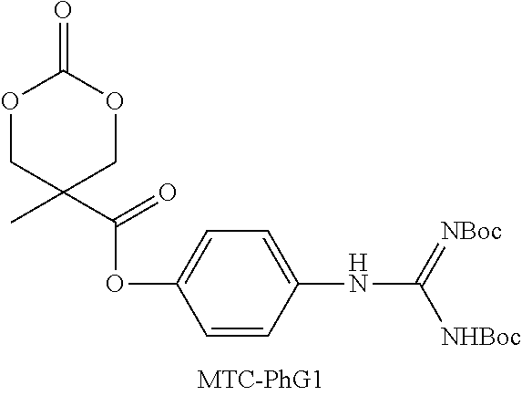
O1CC(C(OC2=CC=C(NC(=[NBoc])[NHBoc])C=C2)=O)(C)COC1=O
